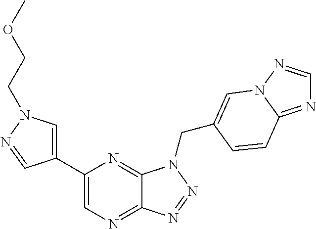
C1=C(C2=CN=C3C(=N2)N(CC2=CN4N=CN=C4C=C2)N=N3)C=NN1CCOC
